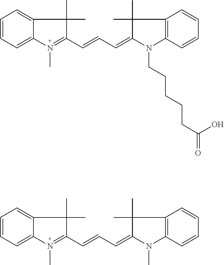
C1=CC=C2C(=C1)C(C)(C)C(C=CC=C1N(CCCCCC(O)=O)C3=C(C1(C)C)C=CC=C3)=N2C.C1=CC=C2C(=C1)C(C)(C)C(C=CC=C1N(C)C3=C(C1(C)C)C=CC=C3)=N2C
